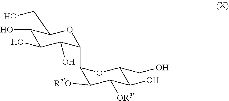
OC1C(O)C(CO)OC(C2C([R2O])C([OR3])C(O)C(CO)O2)C1O
